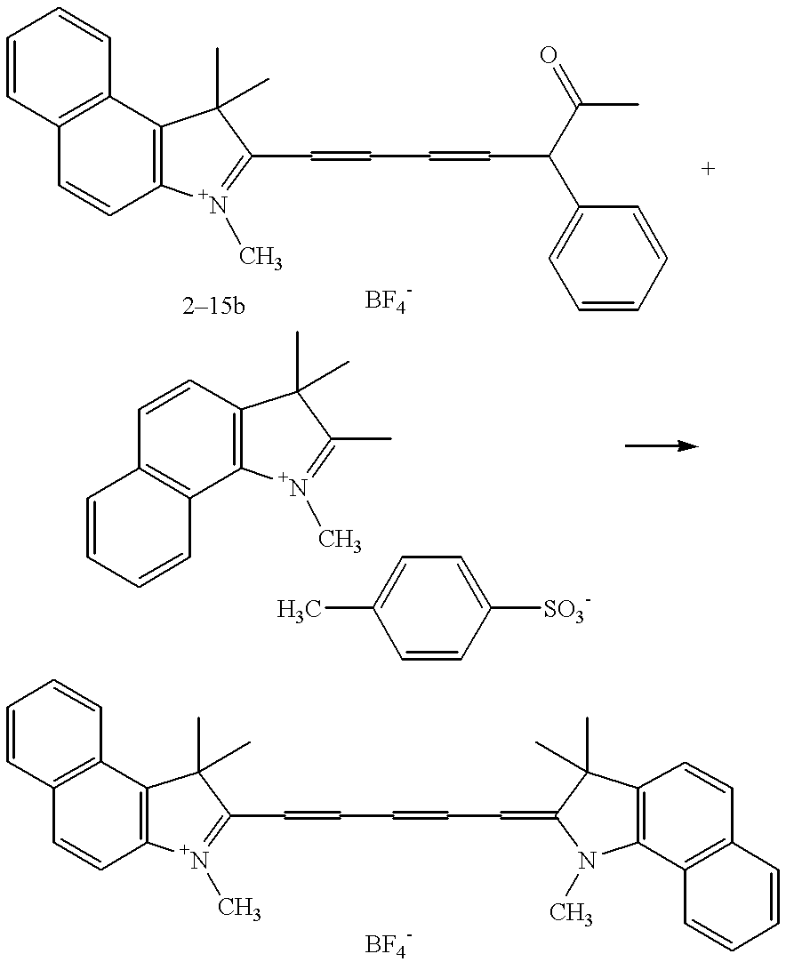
C1=CC2=C(C=C1)C1=C(C=C2)[N+](C)=C(C=CC=CC(C2=CC=CC=C2)C(C)=O)C1(C)C.C1=CC2=C(C=C1)C1=C(C=C2)[N+](C)=C(C=CC=CC=C2N(C)C3=C(C2(C)C)C=CC2=C3C=CC=C2)C1(C)C.C1=CC=CC2=C1C=CC1=C2[N+](C)=C(C)C1(C)C.C1(C)=CC=C([SO3-])C=C1
